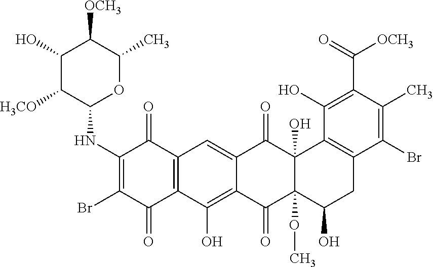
C1(NC2=C(Br)C(=O)C3=C(C2=O)C=C2C(=C3O)C(=O)C3(OC)C(O)(C2=O)C2=C(CC3O)C(Br)=C(C)C(C(=O)[OCH3])=C2O)OC(C)C([OCH3])C(O)C1[H3CO]
